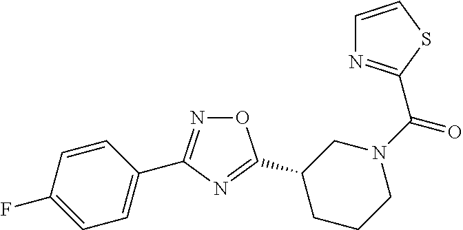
C1=C(C2=NOC(C3CN(C(=O)C4=NC=CS4)CCC3)=N2)C=CC(F)=C1
